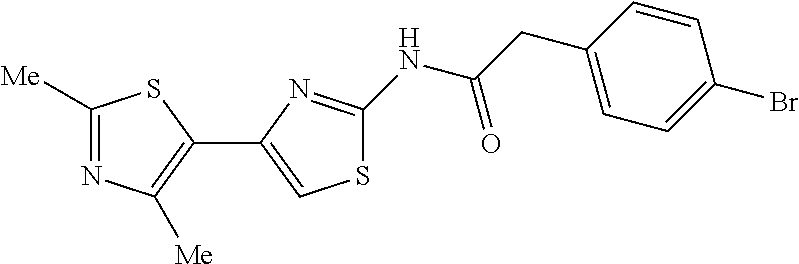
C1([Me])=NC([Me])=C(C2=CSC(NC(CC3=CC=C(Br)C=C3)=O)=N2)S1
